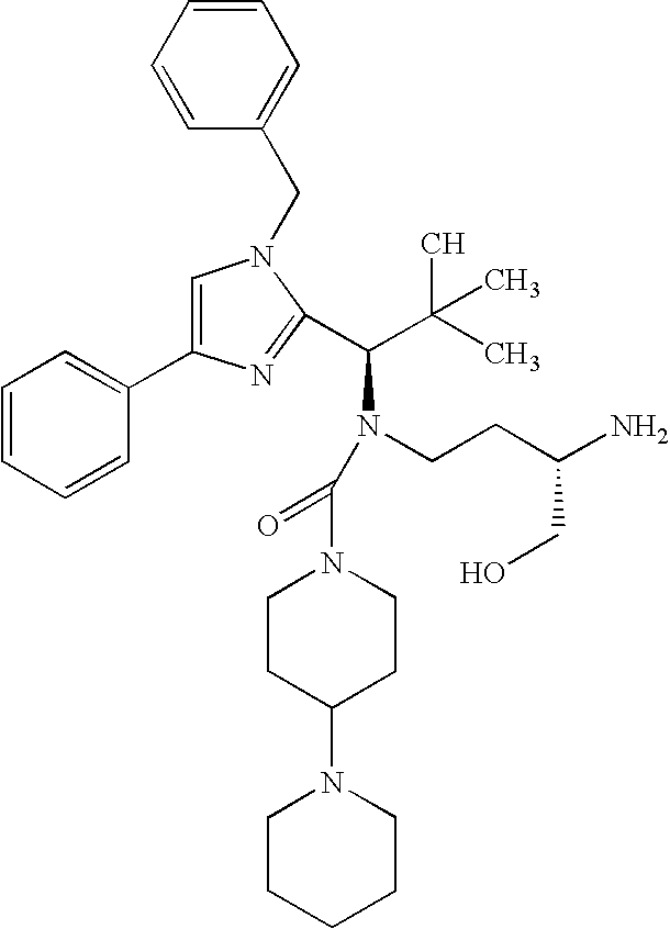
C1=CC=CC=C1CN1C=C(C2=CC=CC=C2)N=C1C(C(C)(C)C)N(CCC(N)CO)C(N1CCC(N2CCCCC2)CC1)=O
